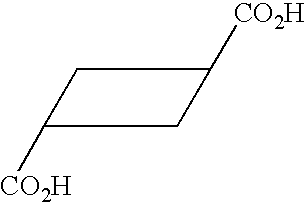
[CO2H]C1CC([CO2H])C1
